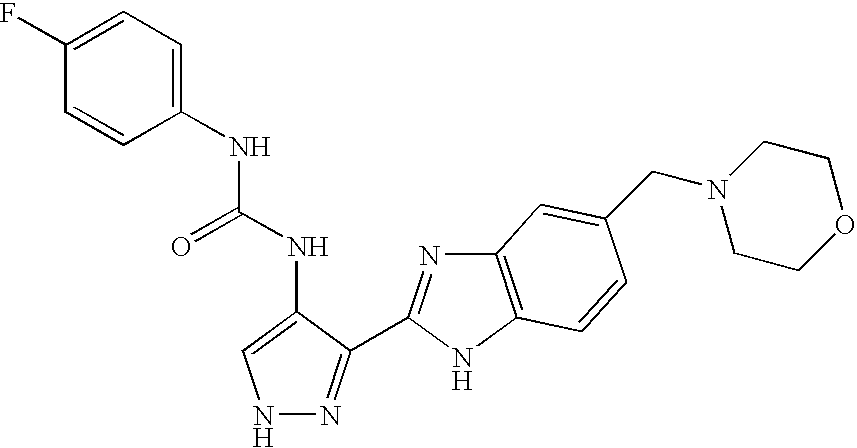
N(C(NC1=CNN=C1C1=NC2=C(N1)C=CC(CN1CCOCC1)=C2)=O)C1=CC=C(F)C=C1
